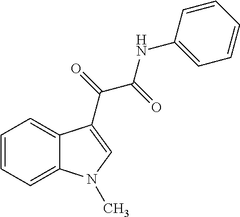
C1=CC=C2C(=C1)C(C(=O)C(=O)NC1=CC=CC=C1)=CN2C
